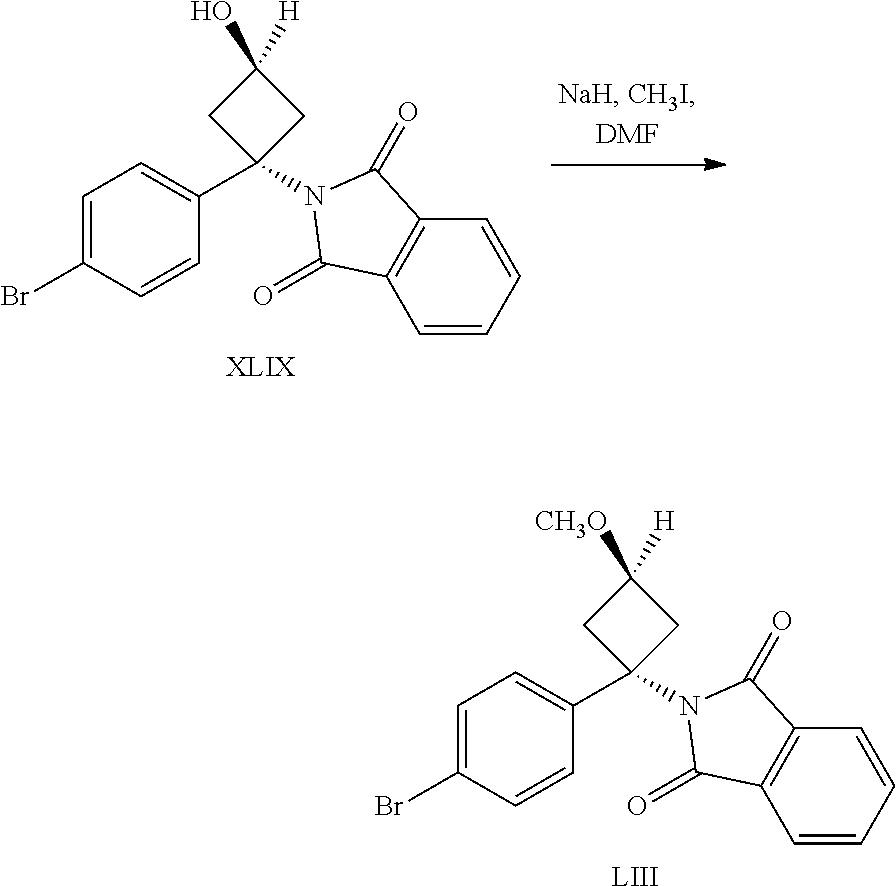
C1=C(Br)C=CC(C2(N3C(=O)C4=C(C=CC=C4)C3=O)CC([H])(O)C2)=C1.[XLIX].C1=C(Br)C=CC(C2(N3C(=O)C4=C(C=CC=C4)C3=O)CC([H])([CH3O])C2)=C1.[LIII]
